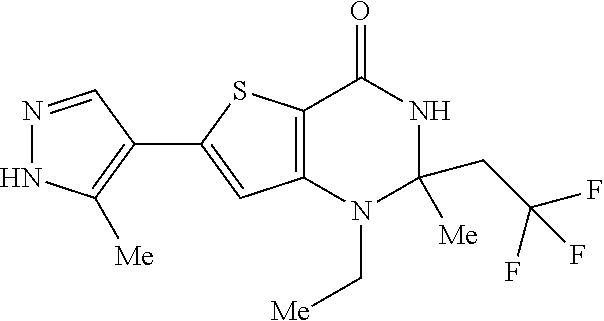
C12=C(N(C[Me])C([Me])(CC(F)(F)F)NC1=O)C=C(C1=C([Me])NN=C1)S2
